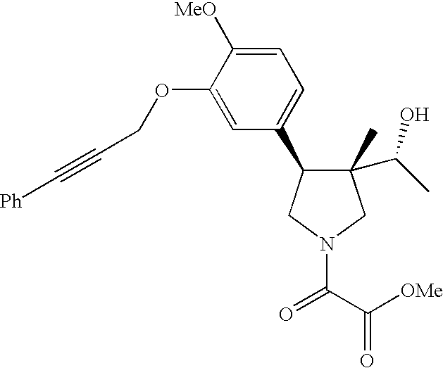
C1(C)(C(C)O)C(C2=CC=C([MeO])C(OCC#C[Ph])=C2)CN(C(C([OMe])=O)=O)C1
